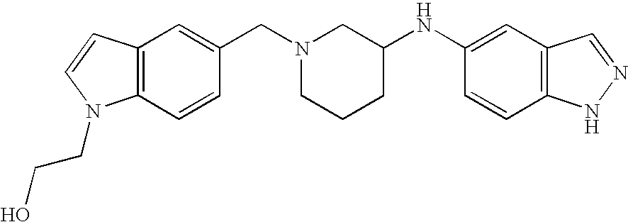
C12=C(C=CC(CN3CCCC(NC4=CC5=C(C=C4)NN=C5)C3)=C1)N(CCO)C=C2
